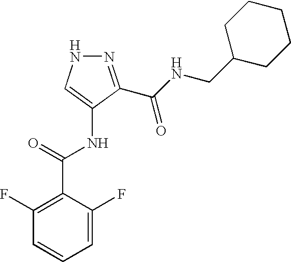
N1N=C(C(NCC2CCCCC2)=O)C(NC(=O)C2=C(F)C=CC=C2F)=C1
